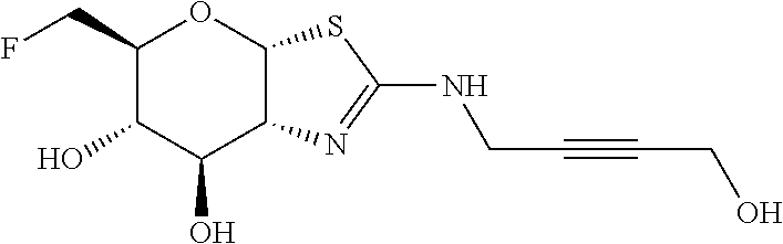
C1(CF)C(O)C(O)C2C(O1)SC(NCC#CCO)=N2
